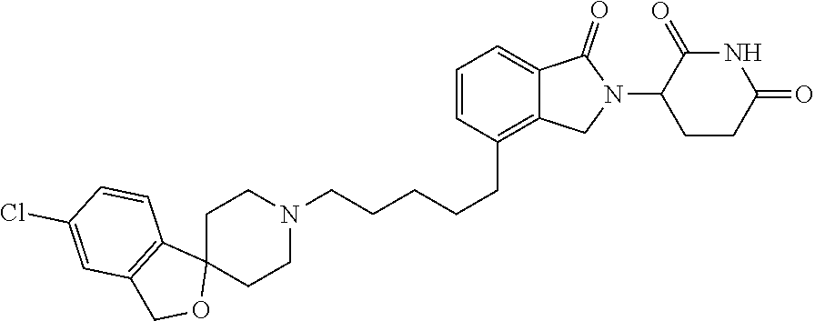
C1=CC(CCCCCN2CCC3(CC2)C2=C(CO3)C=C(Cl)C=C2)=C2C(=C1)C(=O)N(C1CCC(=O)NC1=O)C2
